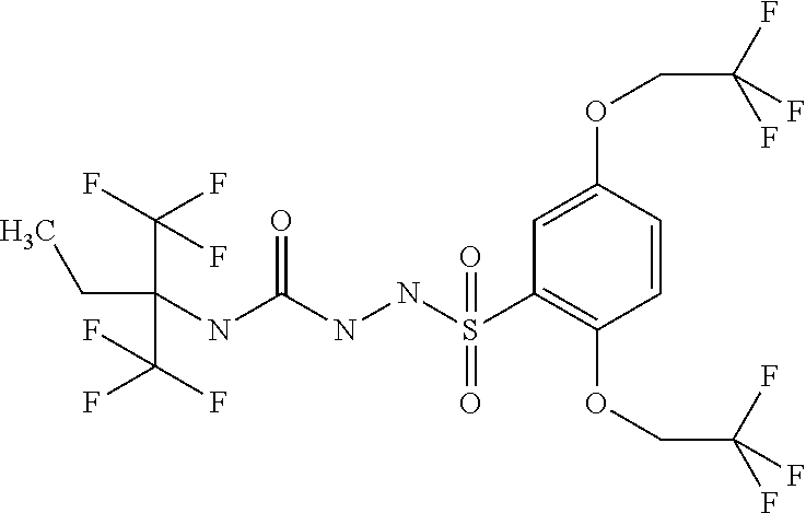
CCC(C(F)(F)F)(NC(NNS(C1=C(OCC(F)(F)F)C=CC(OCC(F)(F)F)=C1)(=O)=O)=O)C(F)(F)F
